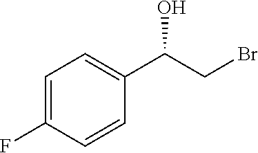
C1=C(F)C=CC(C(CBr)O)=C1
